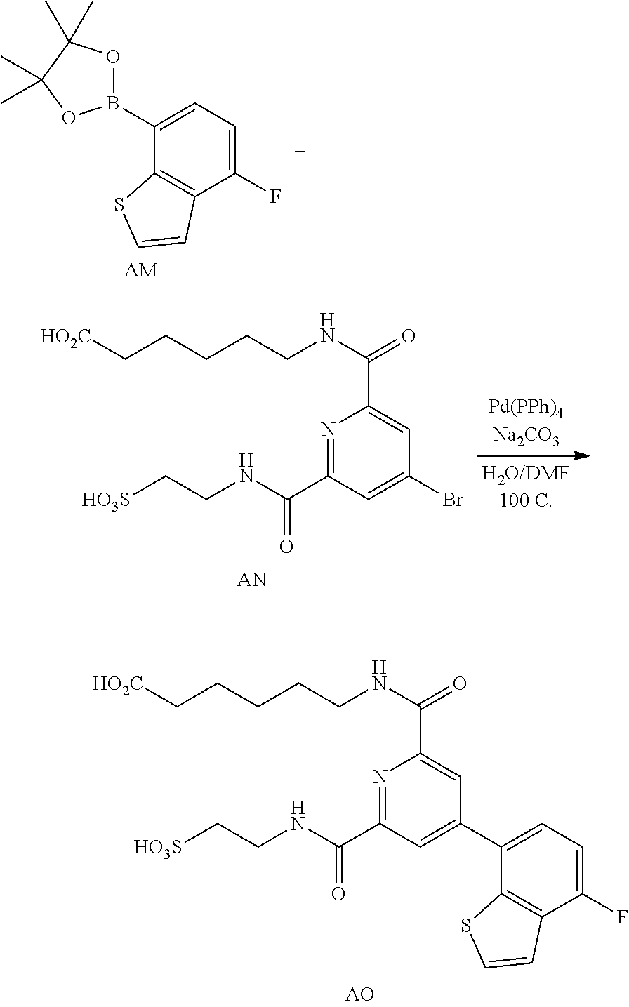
C1(F)=CC=C(B2OC(C)(C)C(C)(C)O2)C2=C1C=CS2.[AM].N1=C(C(NCC[HO3S])=O)C=C(Br)C=C1C(NCCCCC[HO2C])=O.N1=C(C(NCC[HO3S])=O)C=C(C2=CC=C(F)C3=C2SC=C3)C=C1C(NCCCCC[HO2C])=O
